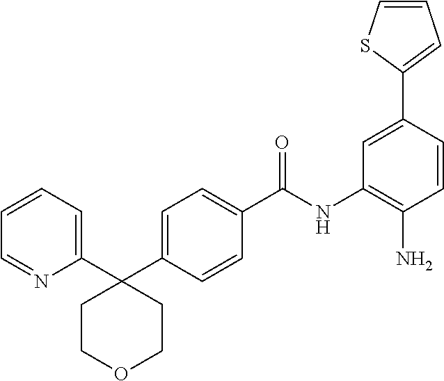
C1(C2=CC(NC(C3=CC=C(C4(C5=CC=CC=N5)CCOCC4)C=C3)=O)=C(N)C=C2)=CC=CS1
